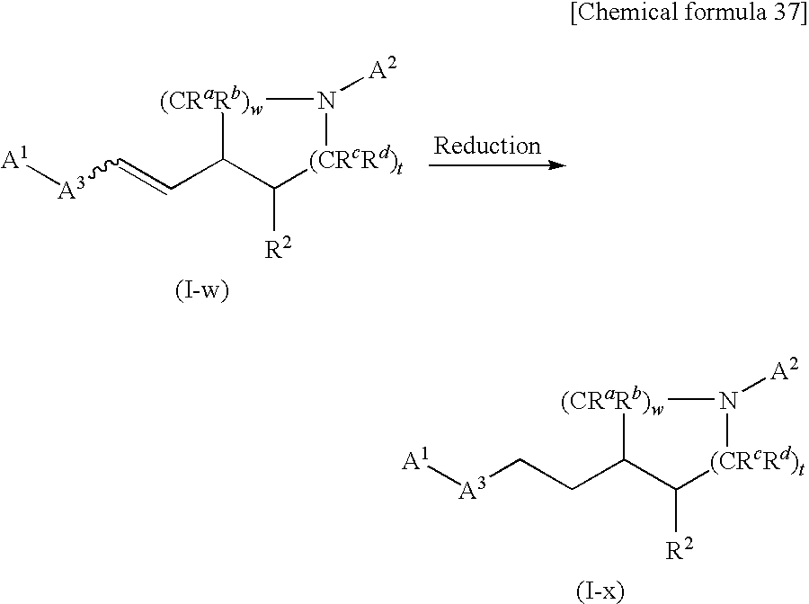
[(CRaRb)w]1C(CC[A3][A1])C([R2])[(CRcRd)t]N1[A2].[(CRaRb)w]1C(C=C[A3][A1])C([R2])[(CRcRd)t]N1[A2]
